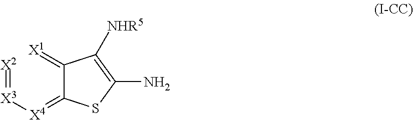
[X2]=[X3][X4]=C1C(=[X1])C([NHR5])=C(N)S1
